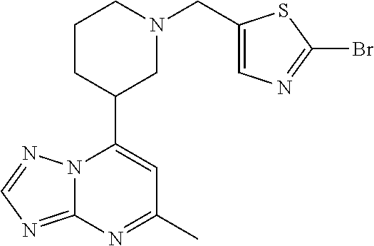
N12C(=NC=N1)N=C(C)C=C2C1CN(CC2=CN=C(Br)S2)CCC1
